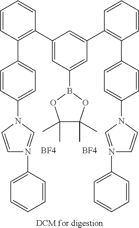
[DCM for digestion].C1=CC(C2=CC=C(N3C=CN(C4=CC=CC=C4)=C3)C=C2)=C(C2=CC(B3OC(C)(C)C(C)(C)O3)=CC(C3=C(C4=CC=C(N5C=N(C6=CC=CC=C6)C=C5)C=C4)C=CC=C3)=C2)C=C1.[BF4].[BF4]
